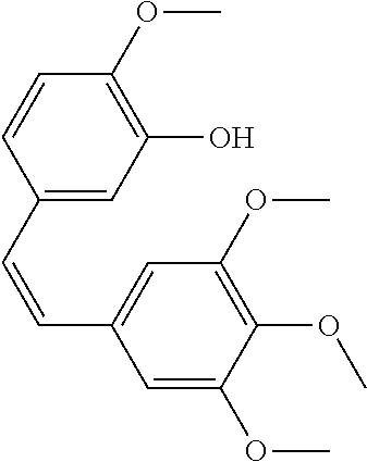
C(C1=CC(OC)=C(OC)C(OC)=C1)=CC1=CC(O)=C(OC)C=C1
